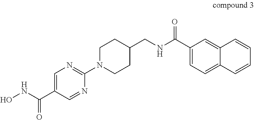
C1=C(C(NO)=O)C=NC(N2CCC(CNC(C3=CC=C4C(=C3)C=CC=C4)=O)CC2)=N1
